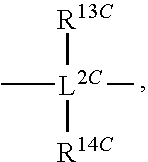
C[L2C](C)([R13C])[R14C]
